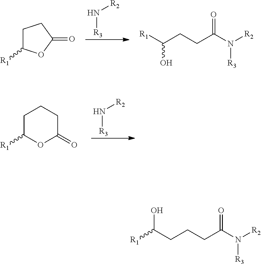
N([R3])[R2].C1C([R1])OC(=O)C1.[R1]C(CCC(N([R2])[R3])=O)O.N([R3])[R2].C1C([R1])OC(=O)CC1.C(CCC(N([R2])[R3])=O)C([R1])O
